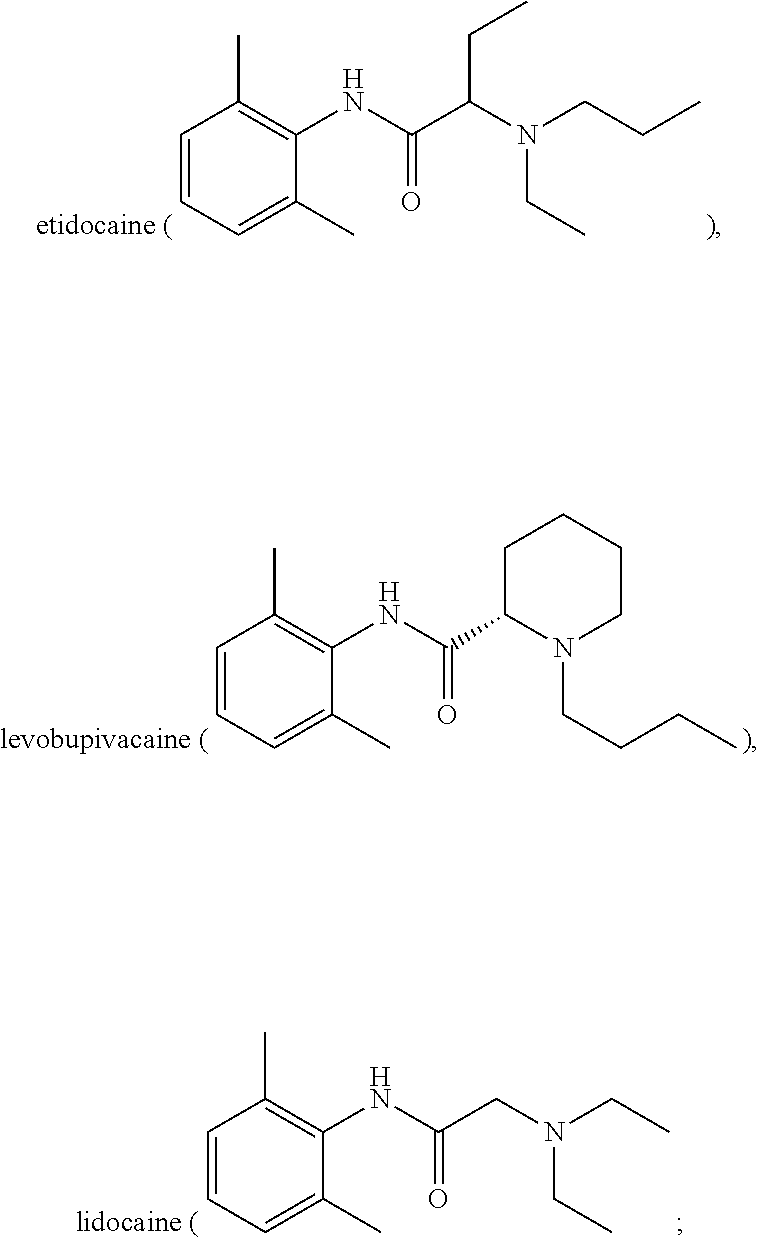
C1=CC=C(C)C(NC(=O)C(N(CCC)CC)CC)=C1C.C1=CC=C(C)C(NC(=O)C2N(CCCC)CCCC2)=C1C.C1=CC=C(C)C(NC(CN(CC)CC)=O)=C1C
